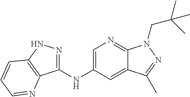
C1(NC2=CN=C3C(=C2)C(C)=NN3CC(C)(C)C)=NNC2=C1N=CC=C2
